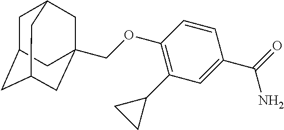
C(OC1=C(C2CC2)C=C(C(=O)N)C=C1)C12CC3CC(CC(C1)C3)C2
